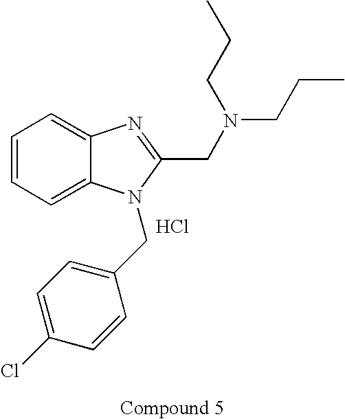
Cl.C1=CC=C2C(=C1)N=C(CN(CCC)CCC)N2CC1=CC=C(Cl)C=C1
